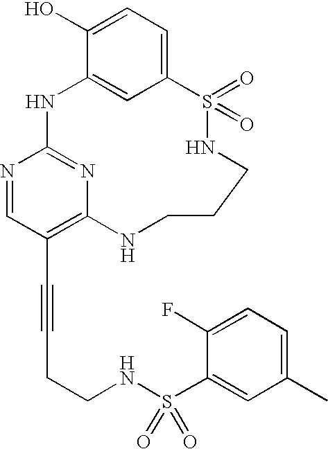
C1(O)=CC=C2C=C1NC1=NC(=C(C#CCCNS(C3=CC(C)=CC=C3F)(=O)=O)C=N1)NCCCNS2(=O)=O
